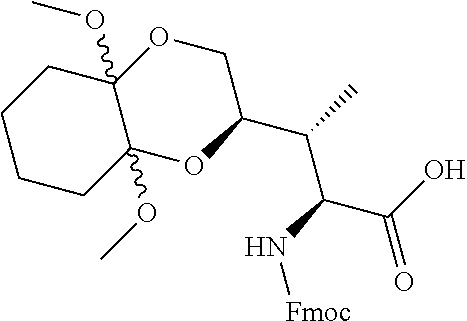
N(C(C(O)=O)C(C)C1COC2(OC)C(OC)(O1)CCCC2)[Fmoc]
